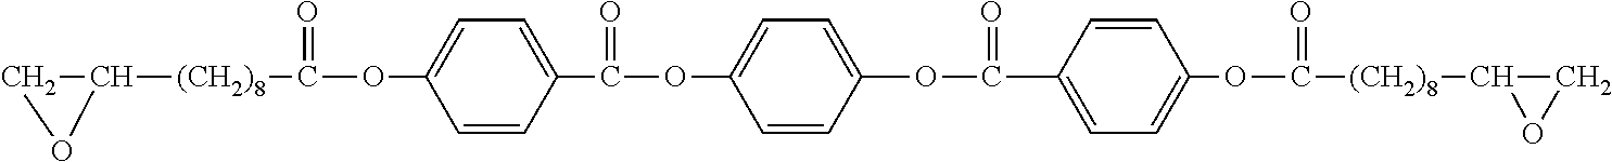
C1C([(CH2)8]C(=O)OC2=CC=C(C(=O)OC3=CC=C(OC(=O)C4=CC=C(OC(=O)[(CH2)8]C5CO5)C=C4)C=C3)C=C2)O1
